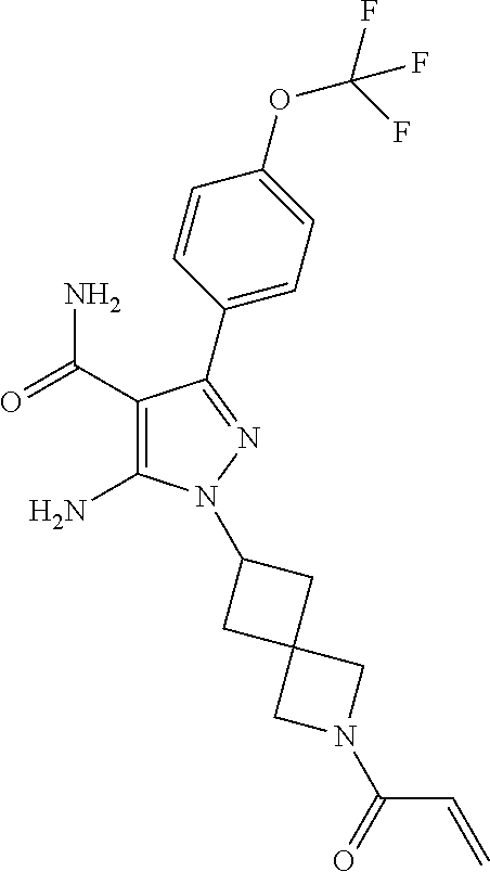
C1(C(=O)N)=C(N)N(C2CC3(C2)CN(C(=O)C=C)C3)N=C1C1=CC=C(OC(F)(F)F)C=C1
